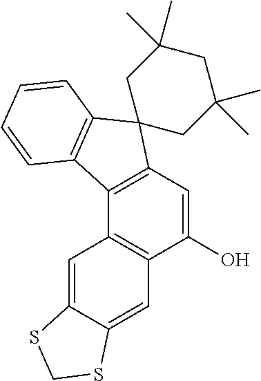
C1(O)=CC2=C(C3=C1C=C1C(=C3)SCS1)C1=C(C23CC(C)(C)CC(C)(C)C3)C=CC=C1
